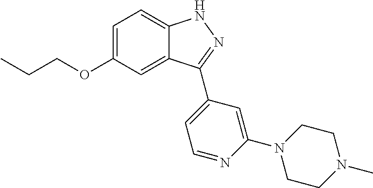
C1=C(OCCC)C=C2C(=C1)NN=C2C1=CC=NC(N2CCN(C)CC2)=C1
